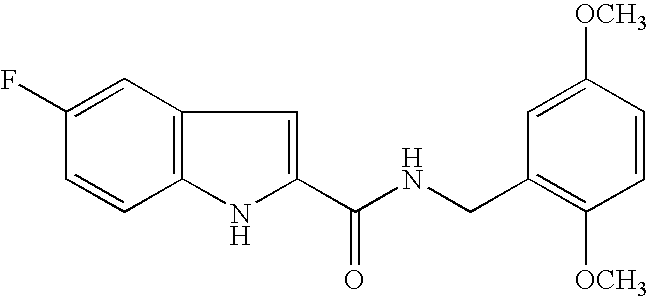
C12=C(C=C(F)C=C1)C=C(C(NCC1=C([OCH3])C=CC([OCH3])=C1)=O)N2
